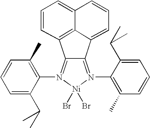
C12=CC=CC3=C1C(=CC=C2)C1=N(C2=C(C)C=CC=C2C(C)C)[Ni](Br)(Br)N(C2=C(C)C=CC=C2C(C)C)=C13
